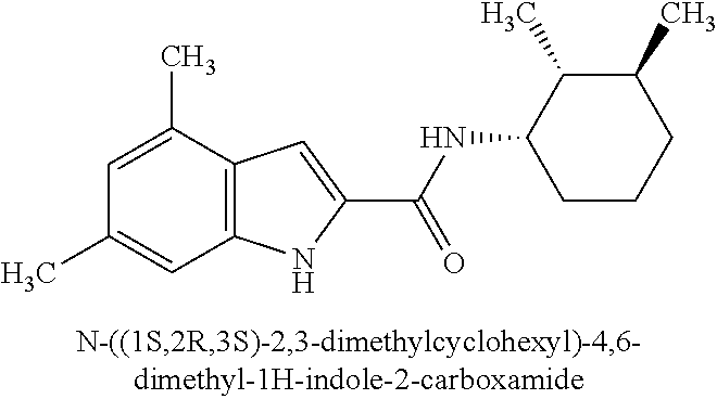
C12=C(C(C)=CC(C)=C1)C=C(C(NC1CCCC(C)C1C)=O)N2
